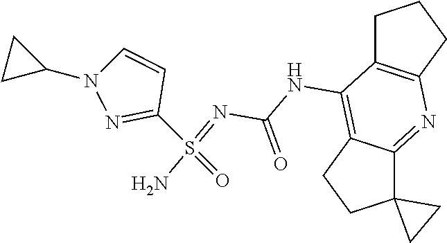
N(C(N=S(N)(C1=NN(C2CC2)C=C1)=O)=O)C1=C2C(=NC3=C1CCC3)C1(CC2)CC1
